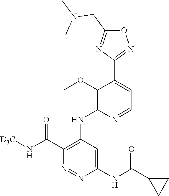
O1C(CN(C)C)=NC(C2=CC=NC(NC3=C(C(N[D3C])=O)N=NC(NC(C4CC4)=O)=C3)=C2OC)=N1
